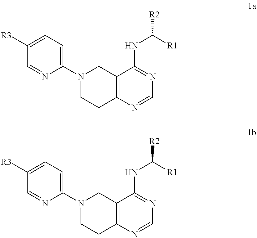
C1([R3])=CC=C(N2CCC3=C(C2)C(NC([R1])[R2])=NC=N3)N=C1.C1([R3])=CC=C(N2CCC3=C(C2)C(NC([R1])[R2])=NC=N3)N=C1
